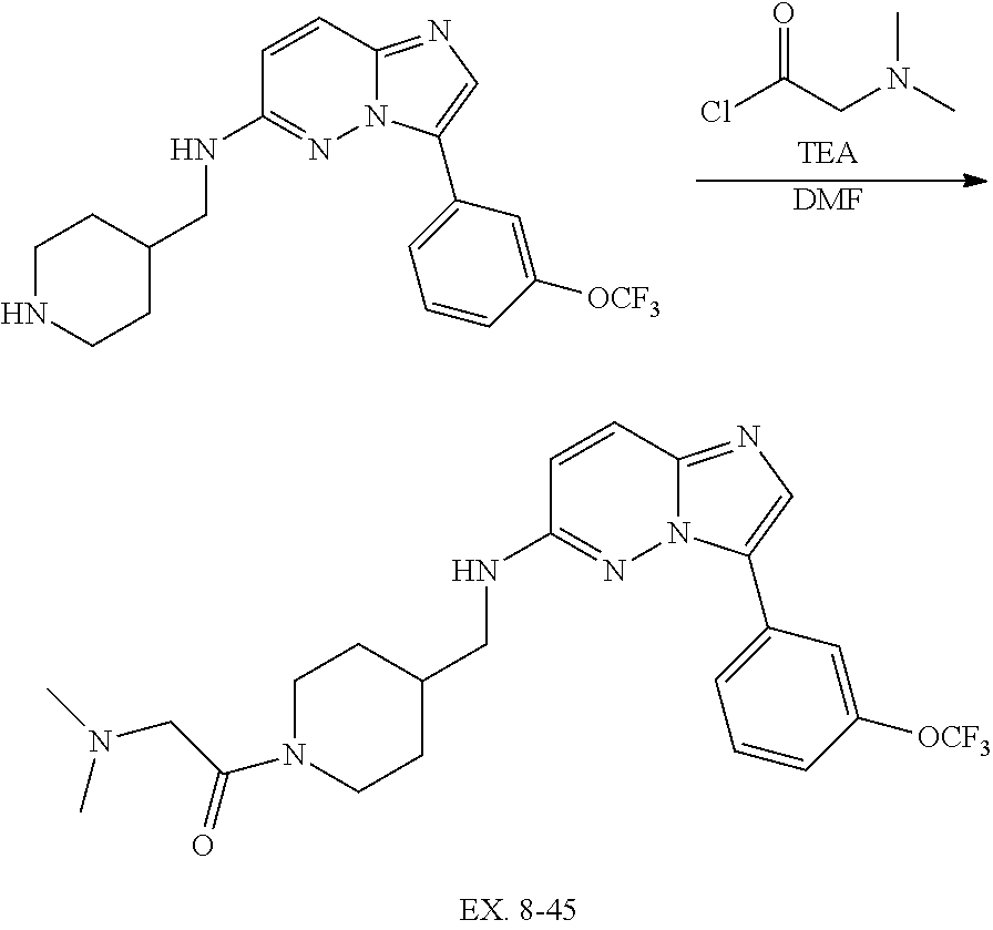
C12=NC=C(C3=CC=CC([OCF3])=C3)N1N=C(NCC1CCNCC1)C=C2.ClC(CN(C)C)=O.[DMF].C12=NC=C(C3=CC=CC([OCF3])=C3)N1N=C(NCC1CCN(C(CN(C)C)=O)CC1)C=C2
